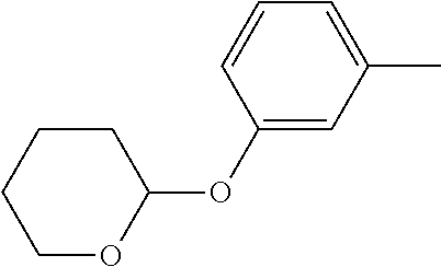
C1(OC2OCCCC2)=CC(C)=CC=C1
